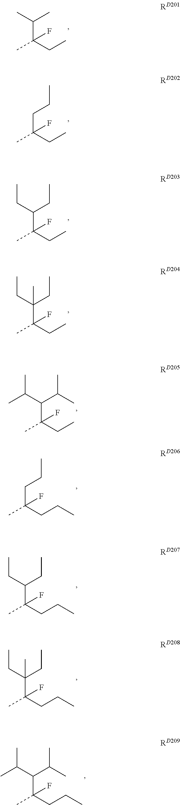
C(C(C)(CC)F)(C)C.C(C(C)(CC)F)CC.C(C(C)(CC)F)(CC)CC.C(C(C)(CC)F)(CC)(CC)C.C(C(C)(CC)F)(C(C)C)C(C)C.C(C(C)(CCC)F)CC.C(C(C)(CCC)F)(CC)CC.C(C(C)(CCC)F)(CC)(CC)C.C(C(C)(CCC)F)(C(C)C)C(C)C
